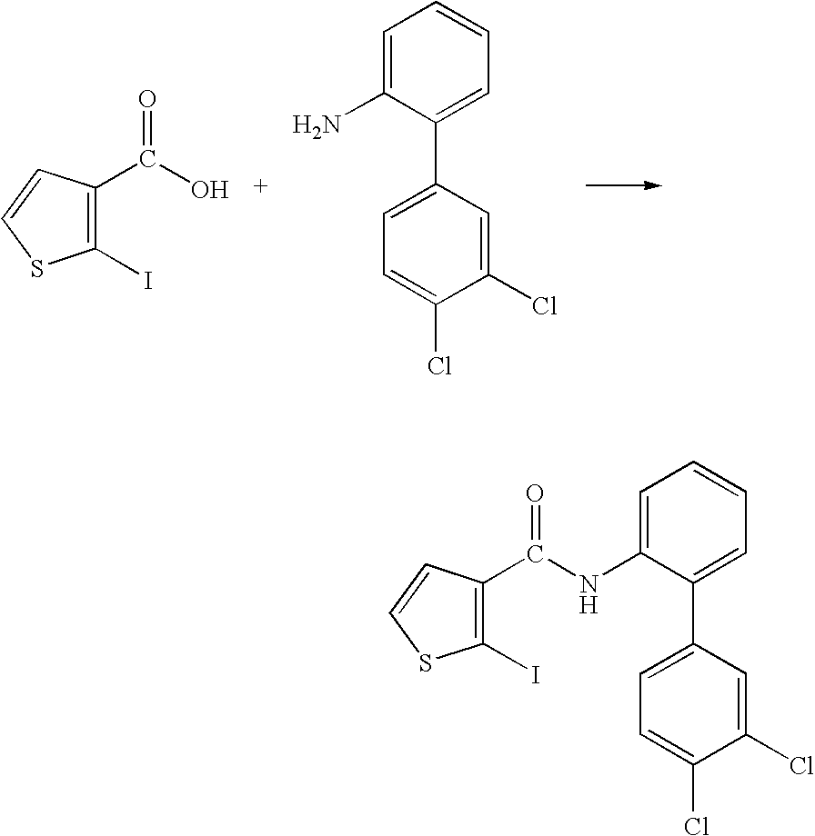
C1(I)=C(C(O)=O)C=CS1.NC1=CC=CC=C1C1=CC=C(Cl)C(Cl)=C1.C1(I)=C(C(=O)NC2=CC=CC=C2C2=CC=C(Cl)C(Cl)=C2)C=CS1
